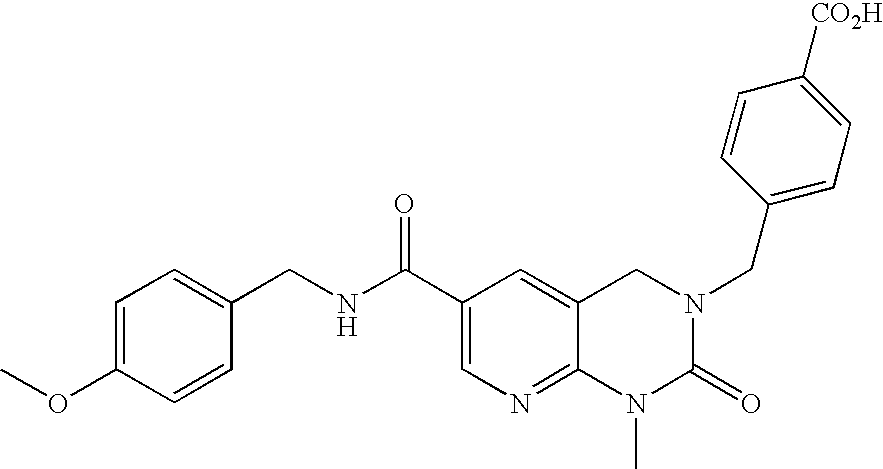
C(C1=CN=C2C(=C1)CN(CC1=CC=C([CO2H])C=C1)C(=O)N2C)(NCC1=CC=C(OC)C=C1)=O
